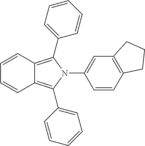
C1=CC2=C(C=C1N1C(C3=CC=CC=C3)=C3C(=C1C1=CC=CC=C1)C=CC=C3)CCC2
